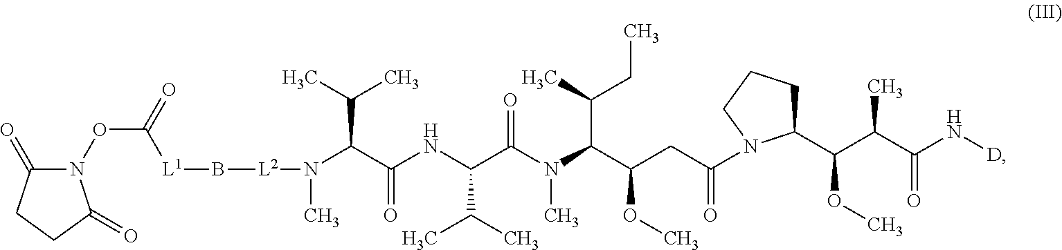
[L1](B[L2]N(C)C(C(=O)NC(C(C)C)C(=O)N(C)C(C(CC)C)C(OC)CC(=O)N1C(C(C(C)C(=O)N[D])OC)CCC1)C(C)C)C(=O)ON1C(=O)CCC1=O
